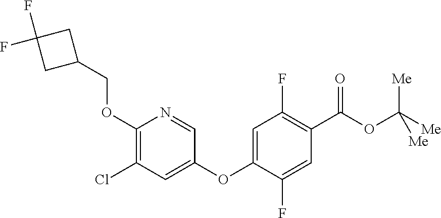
C1(OCC2CC(F)(F)C2)=C(Cl)C=C(OC2=CC(F)=C(C(OC([Me])([Me])[Me])=O)C=C2F)C=N1
